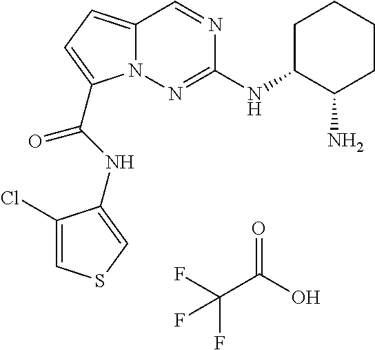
O=C(O)C(F)(F)F.N1=CC2=CC=C(C(NC3=CSC=C3Cl)=O)N2N=C1NC1C(N)CCCC1
